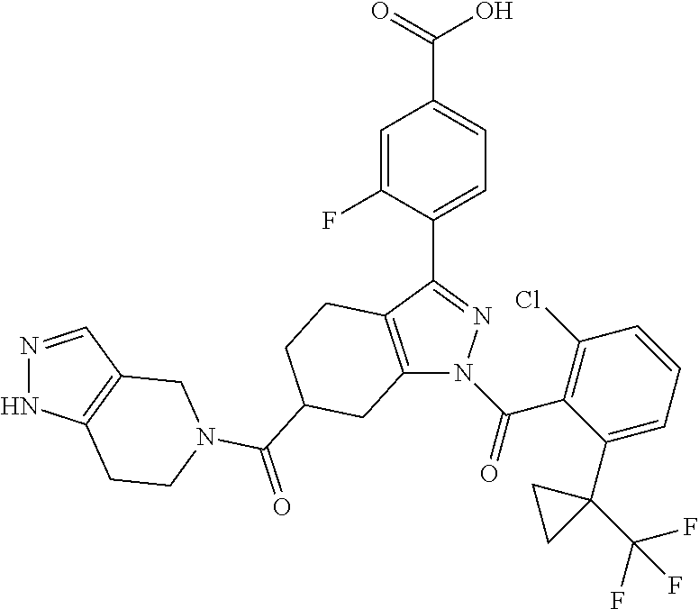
C(O)(=O)C1=CC=C(C2=NN(C(C3=C(Cl)C=CC=C3C3(C(F)(F)F)CC3)=O)C3=C2CCC(C(=O)N2CCC4=C(C=NN4)C2)C3)C(F)=C1
